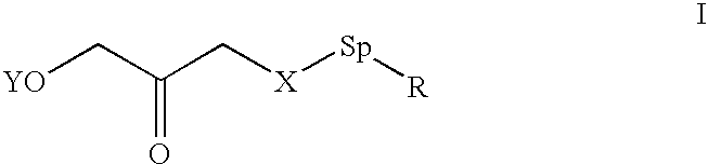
[YO]CC(C[X][Sp][R])=O
